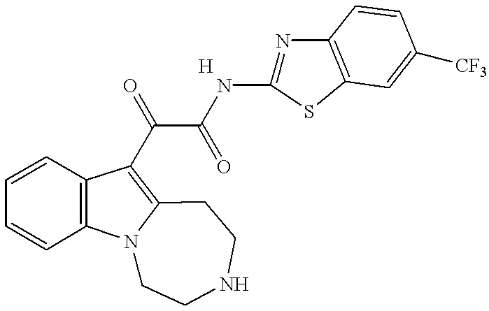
C1=CC2=C(C=C1)C(C(C(NC1=NC3=C(S1)C=C([CF3])C=C3)=O)=O)=C1N2CCNCC1
